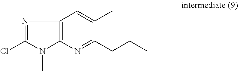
N1=C(Cl)N(C)C2=C1C=C(C)C(CCC)=N2
